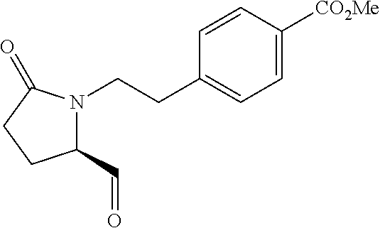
C1(C=O)N(CCC2=CC=C([CO2Me])C=C2)C(=O)CC1
